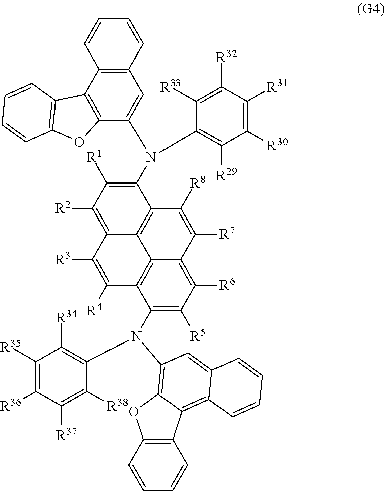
C12=C(C3=C(C(N(C4=C([R1])C([R2])=C5C6=C4C([R8])=C([R7])C4=C([R6])C([R5])=C(N(C7=C([R34])C([R35])=C([R36])C([R37])=C7[R38])C7=C8C(=C9C(=C7)C=CC=C9)C7=C(C=CC=C7)O8)C(=C64)C([R4])=C5[R3])C4=C([R29])C([R30])=C([R31])C([R32])=C4[R33])=C1)OC1=C3C=CC=C1)C=CC=C2
